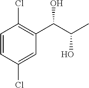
C1=CC(Cl)=CC(C(C(C)O)O)=C1Cl
